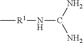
C[R1]NC(N)N
